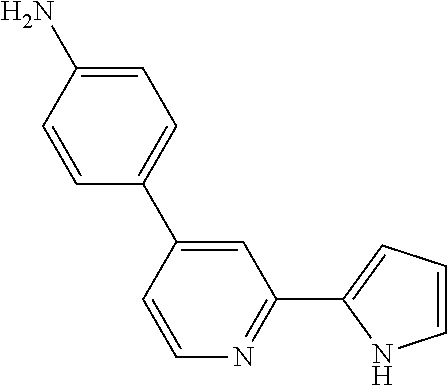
NC1=CC=C(C2=CC(C3=CC=CN3)=NC=C2)C=C1
